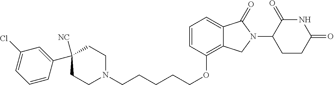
C(CCCCOC1=C2C(=CC=C1)C(=O)N(C1C(=O)NC(=O)CC1)C2)N1CCC([NC])(C2=CC(Cl)=CC=C2)CC1
